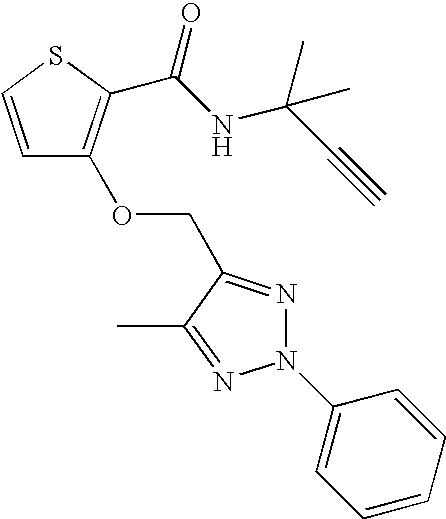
C1=CSC(C(NC(C#C)(C)C)=O)=C1OCC1=NN(C2=CC=CC=C2)N=C1C
